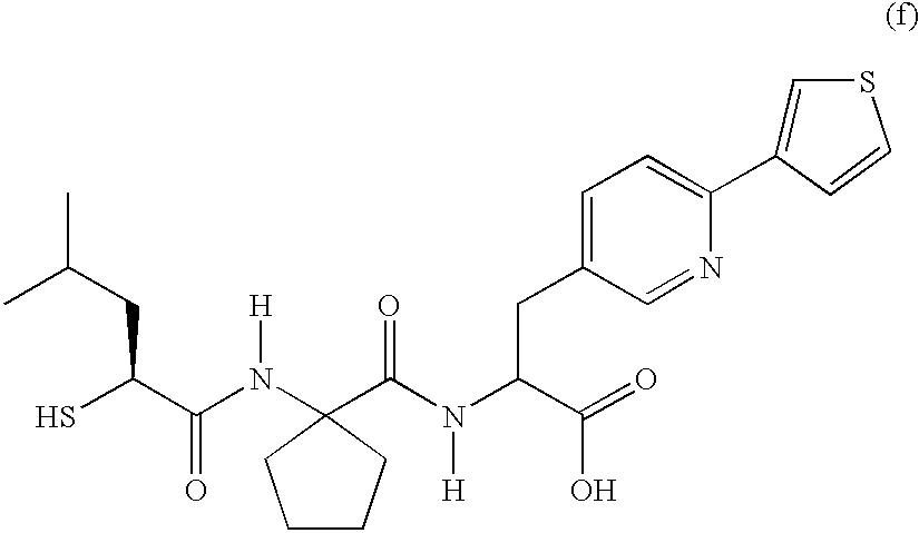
SC(C(N(C1(C(N(C(C(=O)O)CC2=CC=C(C3=CSC=C3)N=C2)[H])=O)CCCC1)[H])=O)CC(C)C
